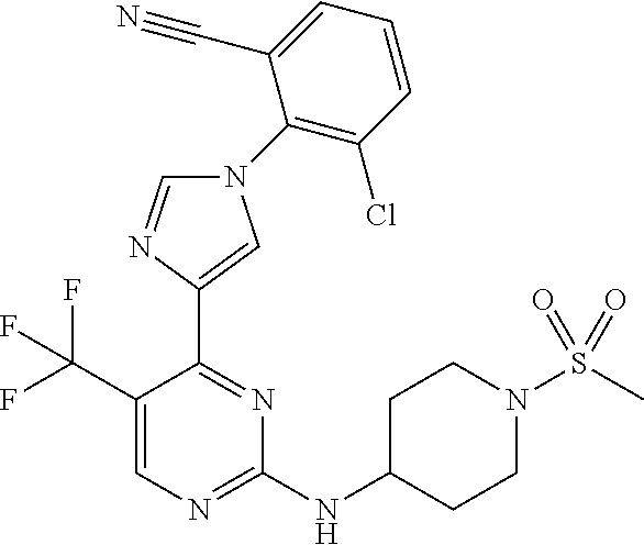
C1(C(F)(F)F)=CN=C(NC2CCN(S(C)(=O)=O)CC2)N=C1C1=CN(C2=C(Cl)C=CC=C2C#N)C=N1
